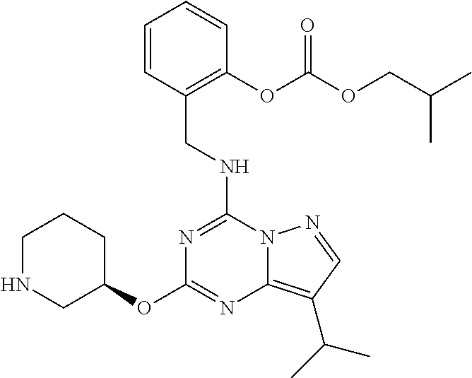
C1NCC(OC2=NC3=C(C(C)C)C=NN3C(NCC3=C(OC(OCC(C)C)=O)C=CC=C3)=N2)CC1
